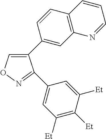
C1(C2=CC3=C(C=C2)C=CC=N3)=CON=C1C1=CC([Et])=C([Et])C([Et])=C1
